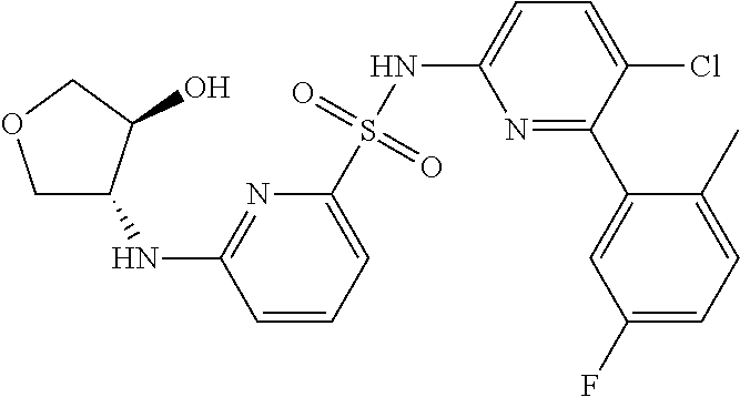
C1=CC=C(S(NC2=CC=C(Cl)C(C3=CC(F)=CC=C3C)=N2)(=O)=O)N=C1NC1COCC1O
